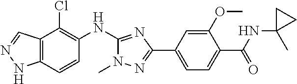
C12=C(C=CC(NC3=NC(C4=CC=C(C(=O)NC5(C)CC5)C(OC)=C4)=NN3C)=C1Cl)NN=C2
